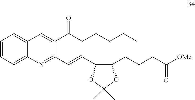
C1(C(=O)CCCCC)=CC2=CC=CC=C2N=C1C=CC1C(CCCC([OMe])=O)OC(C)(C)O1
